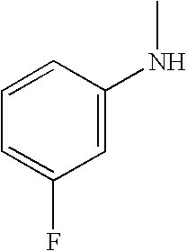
C1=CC(NC)=CC(F)=C1
